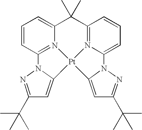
C1=CC2=N3C(=C1)C(C)(C)C1=N4C(=CC=C1)N1C(=CC(C(C)(C)C)=N1)[Pt]34C1=CC(C(C)(C)C)=NN21
